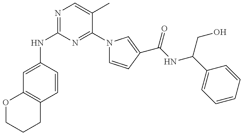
N(C1=NC=C(C)C(N2C=CC(C(NC(C3=CC=CC=C3)CO)=O)=C2)=N1)C1=CC2=C(C=C1)CCCO2
